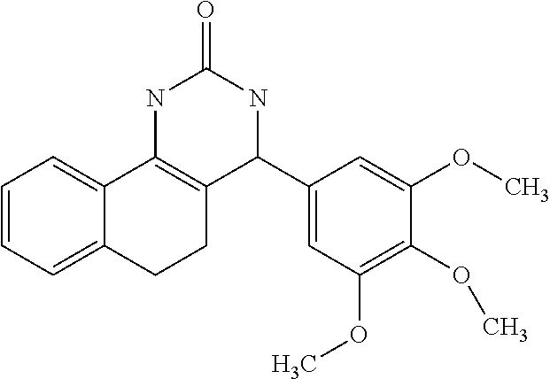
C1=CC=C2C(=C1)C1=C(CC2)C(C2=CC(OC)=C(OC)C(OC)=C2)NC(=O)N1
